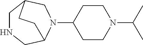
C1NCC2N(C3CCN(C(C)C)CC3)CC1CC2
